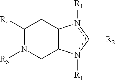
C1([R4])N([R3])CC2C(C1)n([R1])c([R2])n2[R1]
